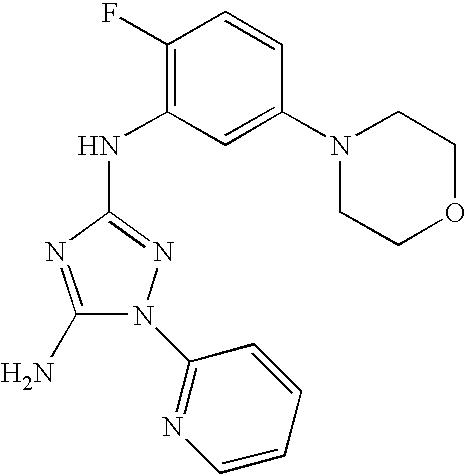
C1(N)=NC(NC2=C(F)C=CC(N3CCOCC3)=C2)=NN1C1=NC=CC=C1
